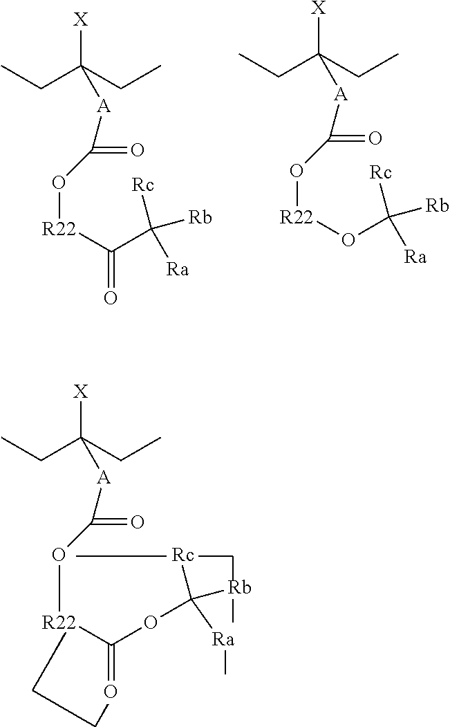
CCC(CC)([A]C(=O)O[R22]C(C([Rc])([Ra])[Rb])=O)[X].CCC(CC)([A]C(=O)O[R22]OC([Rc])([Ra])[Rb])[X].CCC(CC)([A]C(=O)O[R22]C(OC([Rc])([Rb])[Ra])=O)[X]
